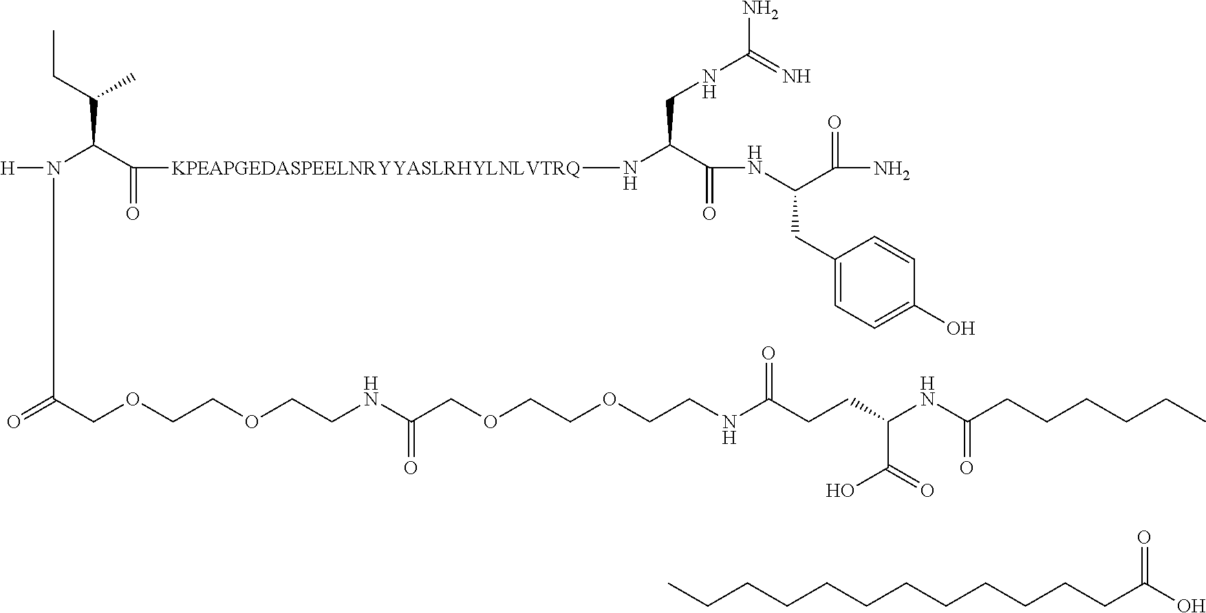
[KPEAPGEDASPEELNRYYASLRHYLNLVTRQ](NC(C(=O)NC(C(=O)N)CC1=CC=C(O)C=C1)CNC(=N)N)C(C(N([H])C(COCCOCCNC(COCCOCCNC(CCC(NC(CCCCCC)=O)C(=O)O)=O)=O)=O)C(CC)C)=O.C(CCCCCCCCCCC(=O)O)C
